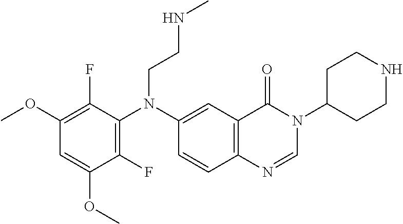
C1(OC)=C(F)C(N(C2=CC3=C(C=C2)N=CN(C2CCNCC2)C3=O)CCNC)=C(F)C(OC)=C1
